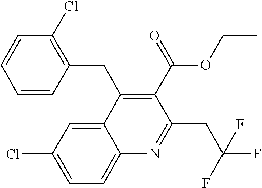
C12=CC(Cl)=CC=C1N=C(CC(F)(F)F)C(C(OCC)=O)=C2CC1=C(Cl)C=CC=C1
